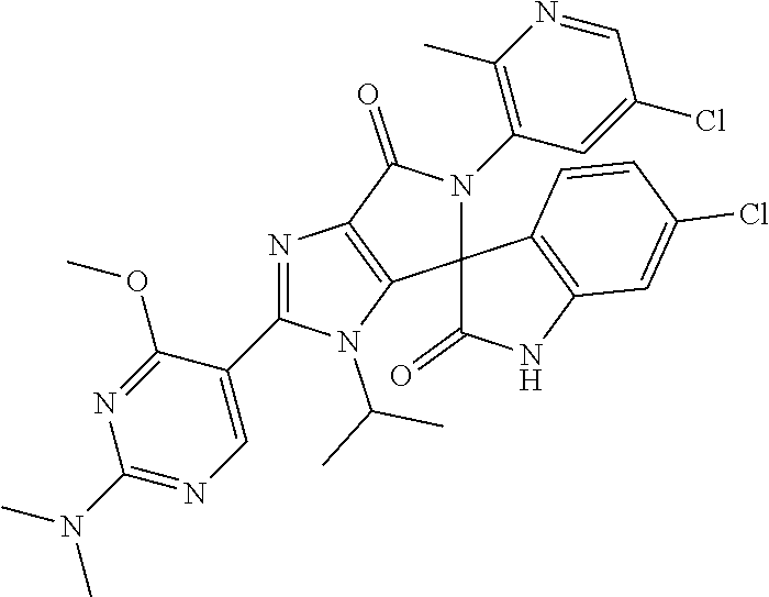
N1=C(C2=CN=C(N(C)C)N=C2OC)N(C(C)C)C2=C1C(=O)N(C1=C(C)N=CC(Cl)=C1)C21C(=O)NC2=C1C=CC(Cl)=C2
